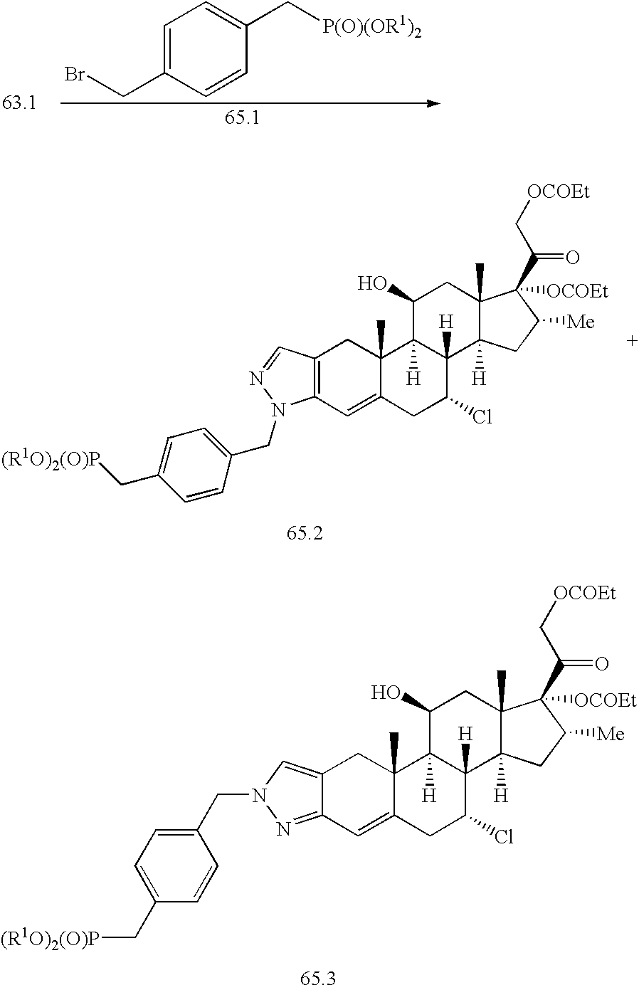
C1=C(CBr)C=CC(C[P(O)(OR1)2])=C1.C12=C(C=C3C(C)(C1)C1([H])C([H])(C(Cl)C3)C3([H])C(C)(CC1O)C([OCOEt])(C(C[OCOEt])=O)C([Me])C3)N(CC1=CC=C(C[(R1O)2(O)P])C=C1)N=C2.C12=CN(CC3=CC=C(C[(R1O)2(O)P])C=C3)N=C1C=C1C(C)(C2)C2([H])C([H])(C(Cl)C1)C1([H])C(C)(CC2O)C([OCOEt])(C(C[OCOEt])=O)C([Me])C1
